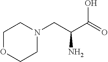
N1(CC(C(=O)O)N)CCOCC1
